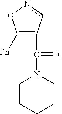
C1([Ph])=C(C(=O)N2CCCCC2)C=NO1
